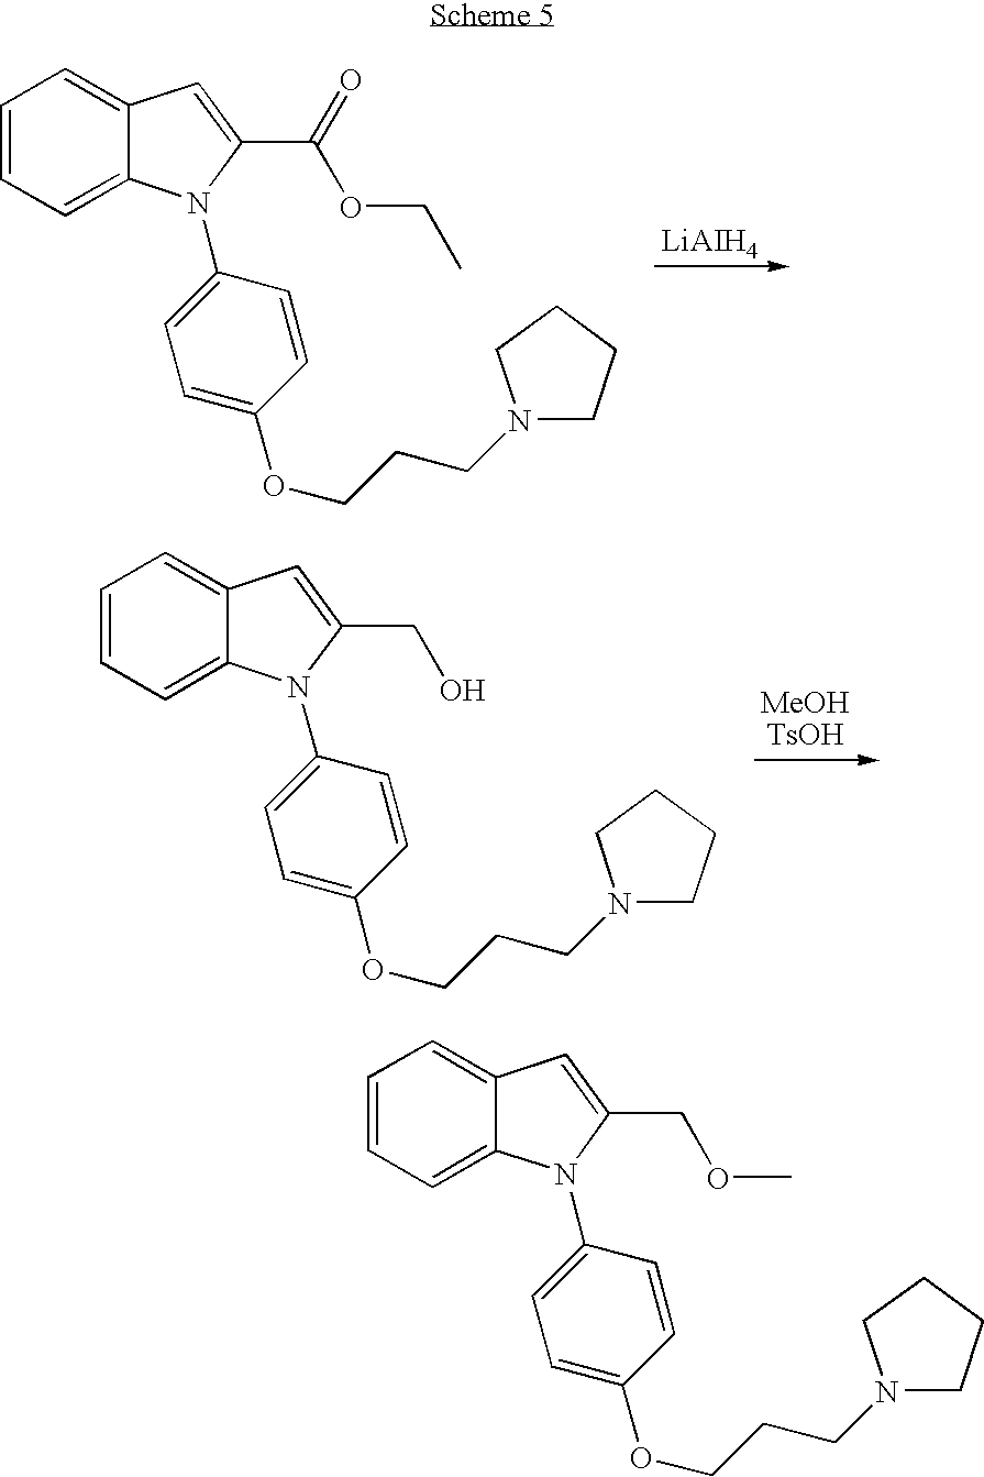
C1=CC=C2C(=C1)C=C(C(=O)OCC)N2C1=CC=C(OCCCN2CCCC2)C=C1.C1=CC=C2C(=C1)C=C(CO)N2C1=CC=C(OCCCN2CCCC2)C=C1.C1=CC=C2C(=C1)C=C(COC)N2C1=CC=C(OCCCN2CCCC2)C=C1
